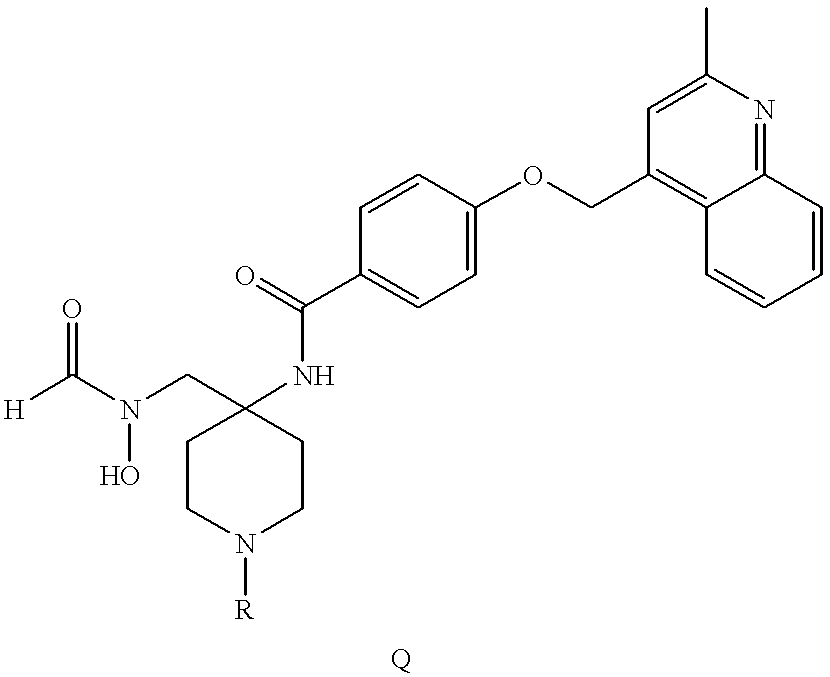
[H]C(N(CC1(NC(C2=CC=C(OCC3=C4C(=NC(C)=C3)C=CC=C4)C=C2)=O)CCN([R])CC1)O)=O
